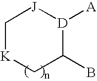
C1[K]CC(B)[D]([A])[J]1
